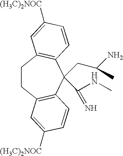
C1CC2=C(C(CC(N)C)(C(NC)=N)C3=C1C=C([(H3C)2NOC])C=C3)C=CC([(H3C)2NOC])=C2
